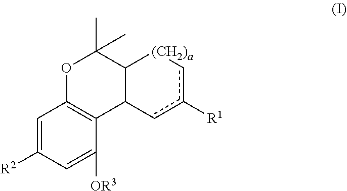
C1=C([R2])C=C([OR3])C2=C1OC(C)(C)C1C2cc([R1])c[(CH2)a]1
